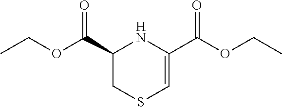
C1(C(OCC)=O)CSC=C(C(OCC)=O)N1
